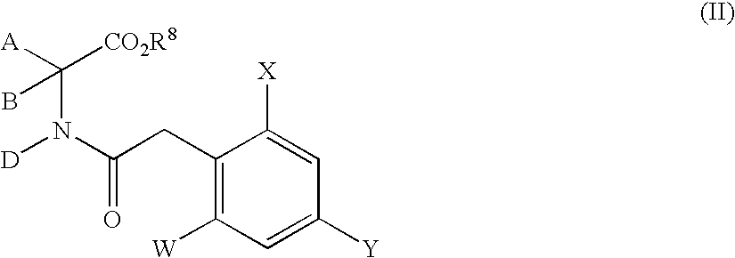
C1(CC(N([D])C(B)([CO2R8])[A])=O)=C([W])C=C([Y])C=C1[X]
